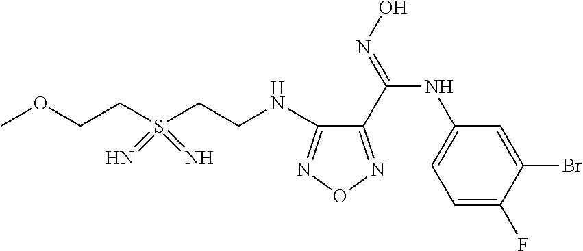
C(CNC1=NON=C1C(=NO)NC1=CC=C(F)C(Br)=C1)S(CCOC)(=N)=N
